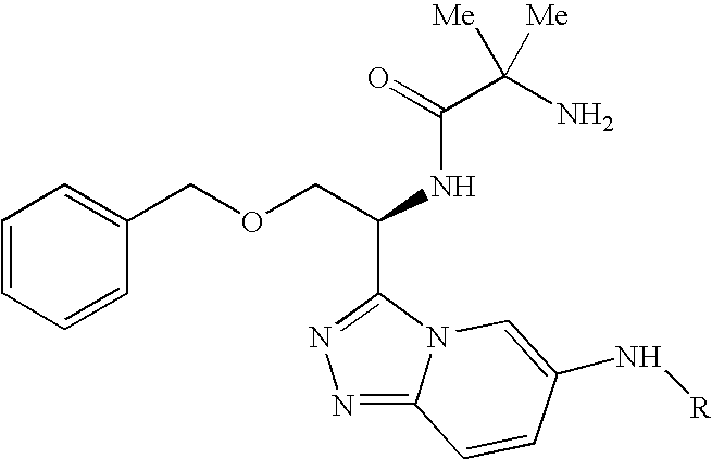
N1=C2N(C(C(COCC3=CC=CC=C3)NC(C(N)([Me])[Me])=O)=N1)C=C(N[R])C=C2
